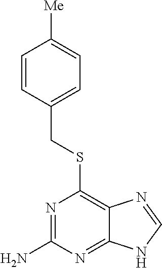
C1(CSC2=C3C(=NC(N)=N2)NC=N3)=CC=C([Me])C=C1
